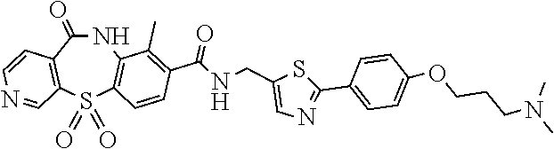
N1C(=O)C2=C(S(=O)(=O)C3=C1C(C)=C(C(NCC1=CN=C(C4=CC=C(OCCCN(C)C)C=C4)S1)=O)C=C3)C=NC=C2
